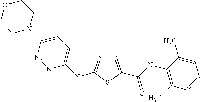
C1=C(C(NC2=C(C)C=CC=C2C)=O)SC(NC2=CC=C(N3CCOCC3)N=N2)=N1
